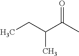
O=C(C)C(CC)C
